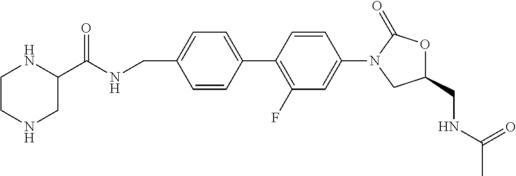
C1(CNC(=O)C)OC(=O)N(C2=CC(F)=C(C3=CC=C(CNC(C4NCCNC4)=O)C=C3)C=C2)C1
